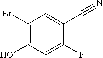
C1(Br)=C(O)C=C(F)C(C#N)=C1
